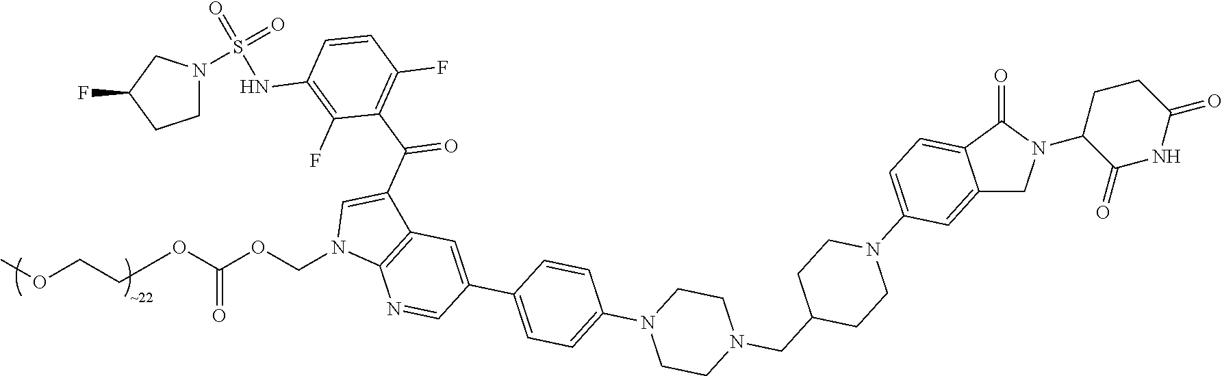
C(N1C2=C(C(C(C3=C(F)C=CC(NS(=O)(=O)N4CCC(F)C4)=C3F)=O)=C1)C=C(C1=CC=C(N3CCN(CC4CCN(C5=CC=C6C(=C5)CN(C5C(=O)NC(=O)CC5)C6=O)CC4)CC3)C=C1)C=N2)OC(=O)OCCOC
